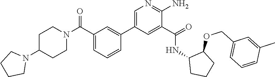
C1=C(C2=CC(C(N3CCC(N4CCCC4)CC3)=O)=CC=C2)C=C(C(=O)NC2CCCC2OCC2=CC=CC(C)=C2)C(N)=N1
